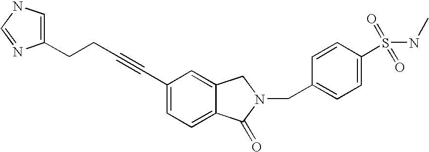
C(C1=CC=C2C(=C1)CN(CC1=CC=C(S(=O)(=O)NC)C=C1)C2=O)#CCCC1=CNC=N1
